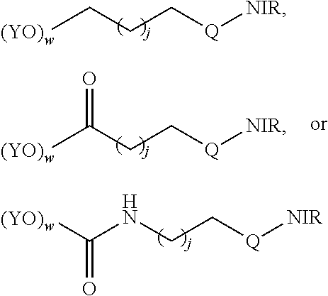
[(YO)w]CCC[Q][NIR].[(YO)w]C(CC[Q][NIR])=O.[(YO)w]C(NCC[Q][NIR])=O
